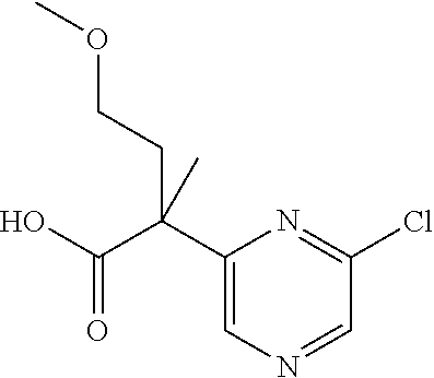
C1=NC=C(C(C(O)=O)(CCOC)C)N=C1Cl
